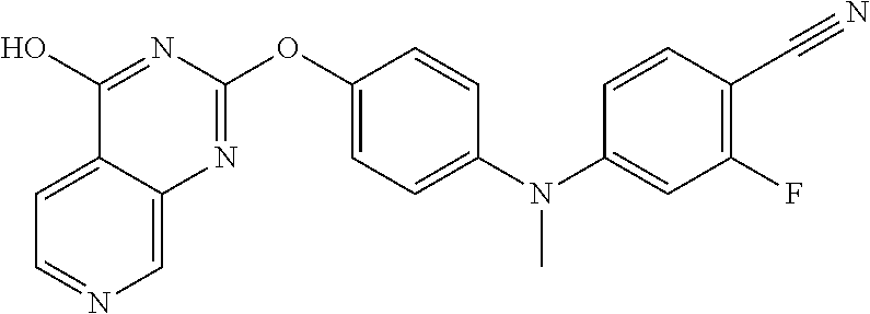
C1=C2C(=CN=C1)N=C(OC1=CC=C(N(C3=CC(F)=C(C#N)C=C3)C)C=C1)N=C2O
